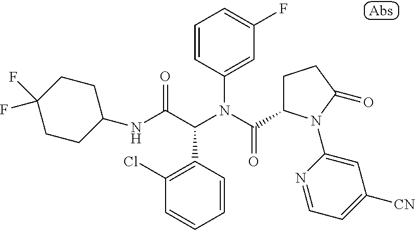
C1(NC(C(N(C(=O)C2CCC(=O)N2C2=CC([CN])=CC=N2)C2=CC(F)=CC=C2)C2=C(Cl)C=CC=C2)=O)CCC(F)(F)CC1
